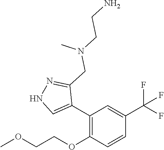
C1(C2=CNN=C2CN(CCN)C)=C(OCCOC)C=CC(C(F)(F)F)=C1
